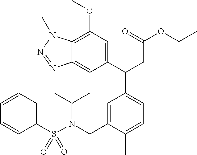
N(CC1=CC(C(CC(=O)OCC)C2=CC(OC)=C3C(=C2)N=NN3C)=CC=C1C)(C(C)C)S(C1=CC=CC=C1)(=O)=O
